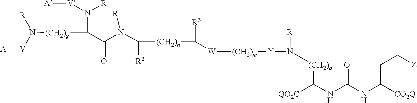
N(C([(CH2)n]C([R3])[W][(CH2)m][Y]N([(CH2)a]C(NC(NC([CO2Q])CC[Z])=O)[QO2C])[R])[R2])(C(C(N([V][A])[R])[(CH2)g]N([V][A])[R])=O)[R]
